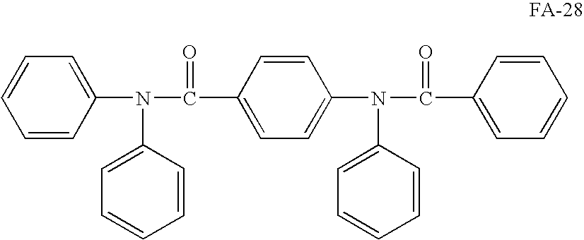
C1=C(N(C(C2=CC=C(N(C(C3=CC=CC=C3)=O)C3=CC=CC=C3)C=C2)=O)C2=CC=CC=C2)C=CC=C1
